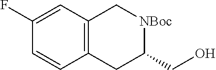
C1=CC2=C(C=C1F)C[NBoc]C(CO)C2
